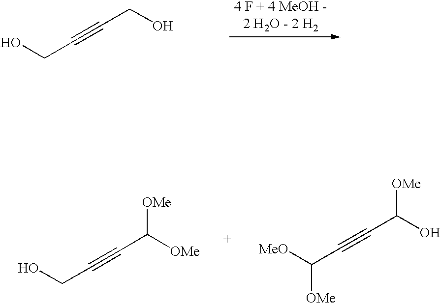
C(CO)#CCO.C(C(O)[OMe])#CC([OMe])[MeO].C(C([OMe])[OMe])#CCO
